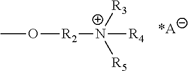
[R2]([N+]([R4])([R3])[R5])OC
